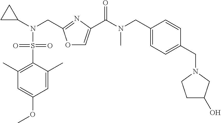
O1C=C(C(N(C)CC2=CC=C(CN3CCC(O)C3)C=C2)=O)N=C1CN(C1CC1)S(C1=C(C)C=C(OC)C=C1C)(=O)=O
